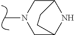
CN1CC2NC(C1)CC2
